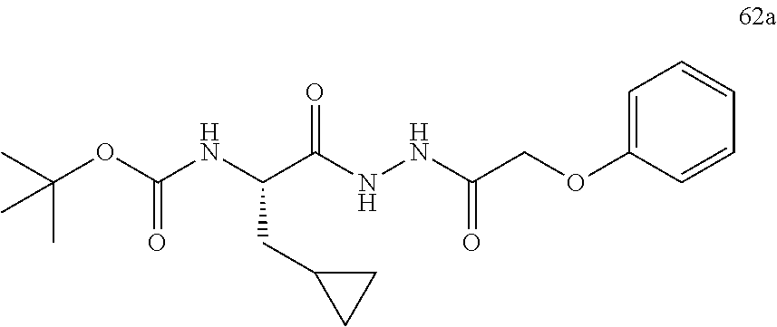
C(C(NNC(COC1=CC=CC=C1)=O)=O)(NC(OC(C)(C)C)=O)CC1CC1
